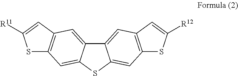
S1C2=C(C=C1[R11])C=C1C(=C2)SC2=CC3=C(C=C12)C=C([R12])S3
